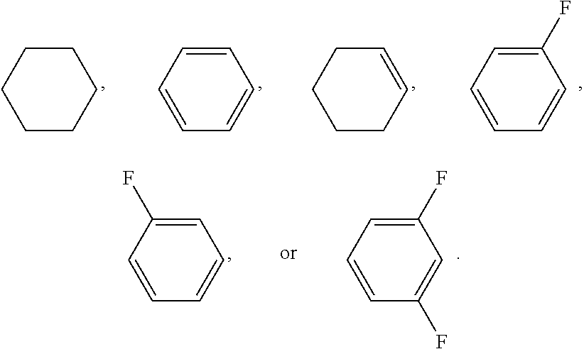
C1CCCCC1.C1=CC=CC=C1.C1=CCCCC1.C1(F)=CC=CC=C1.C1=C(F)C=CC=C1.C1(F)=CC=CC(F)=C1
